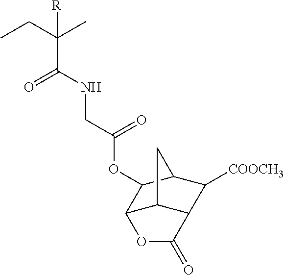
CCC(C)(C(NCC(OC1C2C3C(C([COOCH3])C1C3)C(=O)O2)=O)=O)[R]
